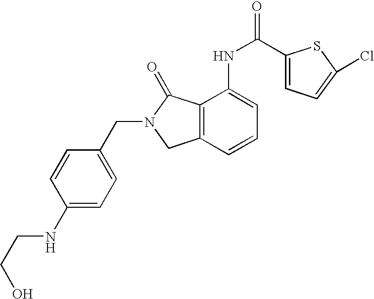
C1(NCCO)=CC=C(CN2CC3=C(C2=O)C(NC(=O)C2=CC=C(Cl)S2)=CC=C3)C=C1
